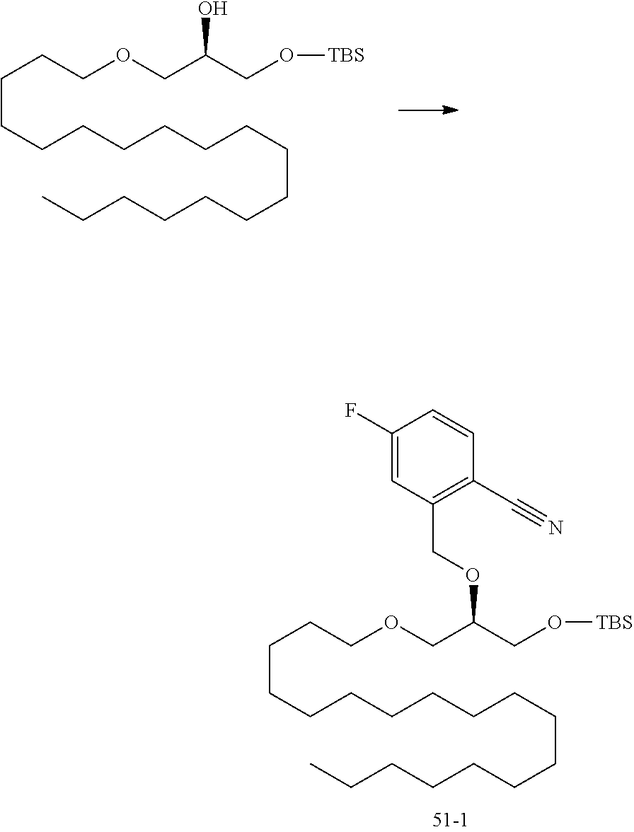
C(CCCCCCCCCCCCC)CCCCOCC(CO[TBS])O.C(CCCCCCCCCCCCC)CCCCOCC(CO[TBS])OCC1=C(C#N)C=CC(F)=C1
